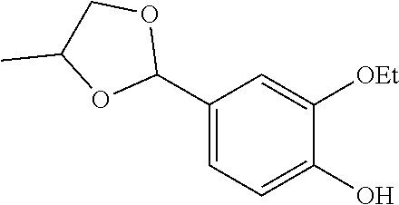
C1(C2OCC(C)O2)=CC=C(O)C([OEt])=C1
